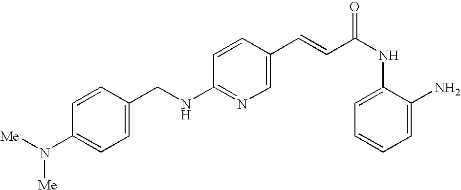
C(NC1=NC=C(C=CC(NC2=CC=CC=C2N)=O)C=C1)C1=CC=C(N([Me])[Me])C=C1
